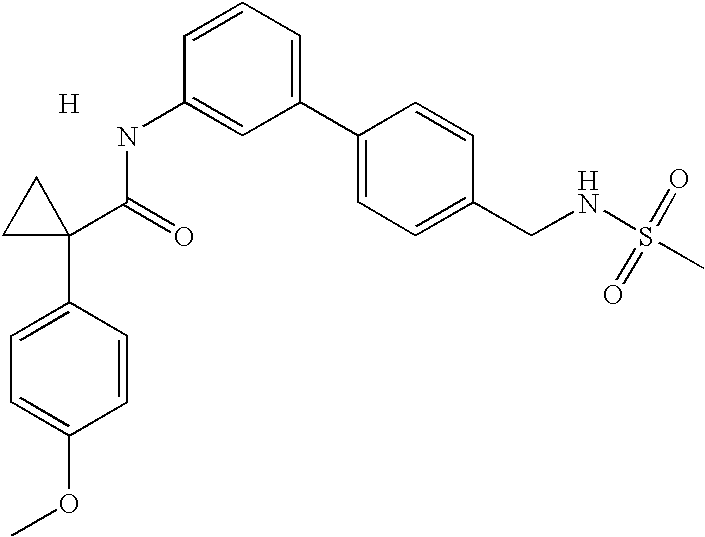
C1(C2=CC=CC(NC(C3(C4=CC=C(OC)C=C4)CC3)=O)=C2)=CC=C(CNS(C)(=O)=O)C=C1.[H]
